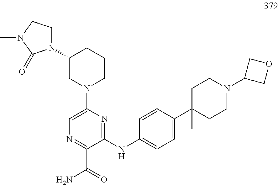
C1(NC2=CC=C(C3(C)CCN(C4COC4)CC3)C=C2)=NC(N2CCCC(N3CCN(C)C3=O)C2)=CN=C1C(=O)N
